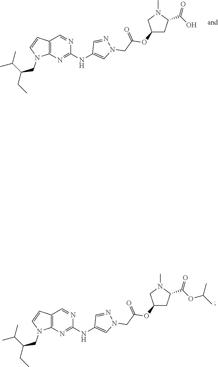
CN1C(C(OC(C)C)=O)CC(OC(CN2N=CC(NC3=NC4=C(C=CN4CC(C(C)C)CC)C=N3)=C2)=O)C1.C1(NC2=CN(CC(OC3CN(C)C(C(O)=O)C3)=O)N=C2)=NC2=C(C=N1)C=CN2CC(CC)C(C)C
